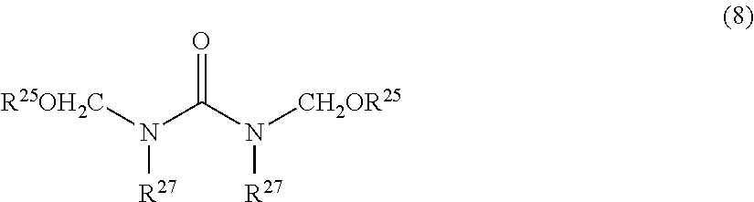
[R25OH2C]N(C(N([CH2OR25])[R27])=O)[R27]
